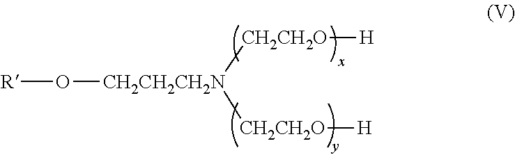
[R]O[CH2CH2CH2N]([CH2CH2O][H])[CH2CH2O][H]
